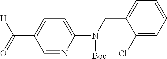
C(C1=CC=C(N(CC2=CC=CC=C2Cl)[Boc])N=C1)(=O)[H]
